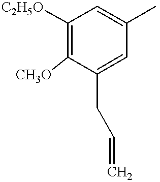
C1([C2H5O])=C([CH3O])C(CC=C)=CC(C)=C1
